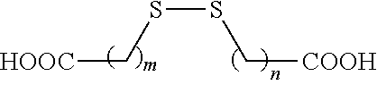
[HOOC]CSSC[COOH]
